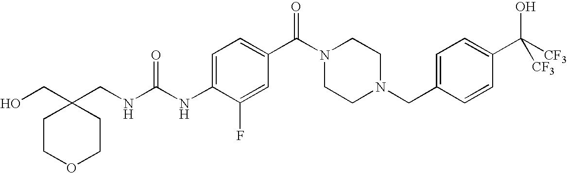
C1=C(NC(NCC2(CO)CCOCC2)=O)C(F)=CC(C(N2CCN(CC3=CC=C(C([CF3])(O)[CF3])C=C3)CC2)=O)=C1
